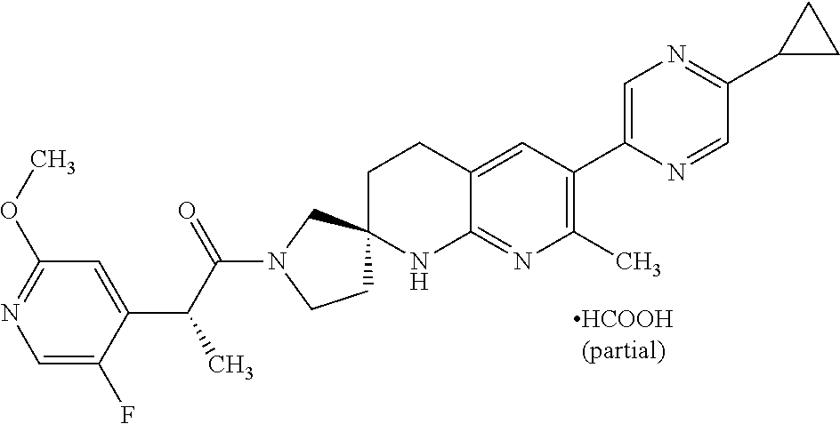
C1=C(F)C(C(C(N2CCC3(C2)CCC2=CC(C4=CN=C(C5CC5)C=N4)=C(C)N=C2N3)=O)C)=CC(OC)=N1
